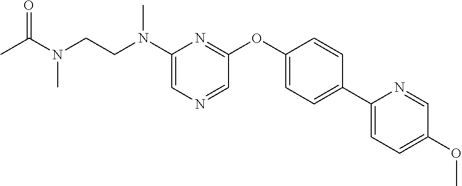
C1(N(CCN(C)C(=O)C)C)=CN=CC(OC2=CC=C(C3=CC=C(OC)C=N3)C=C2)=N1
